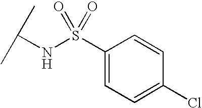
C1(S(NC(C)C)(=O)=O)=CC=C(Cl)C=C1
